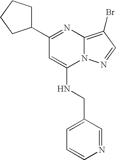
N12C(=C(Br)C=N1)N=C(C1CCCC1)C=C2NCC1=CC=CN=C1
